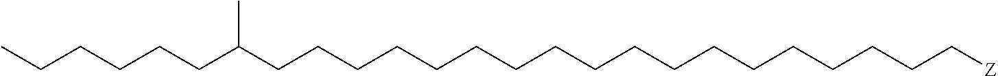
C(C(CCCCCCCCCCCCCCCCCC[Z])C)CCCCC
